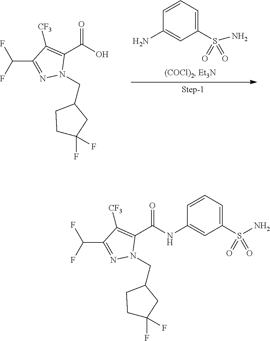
C1=CC(N)=CC(S(N)(=O)=O)=C1.OC(C1=C([CF3])C(C(F)F)=NN1CC1CCC(F)(F)C1)=O.C(C1=C([CF3])C(C(F)F)=NN1CC1CCC(F)(F)C1)(=O)NC1=CC(S(N)(=O)=O)=CC=C1
